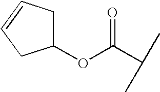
C(C(C)C)(=O)OC1CC=CC1
